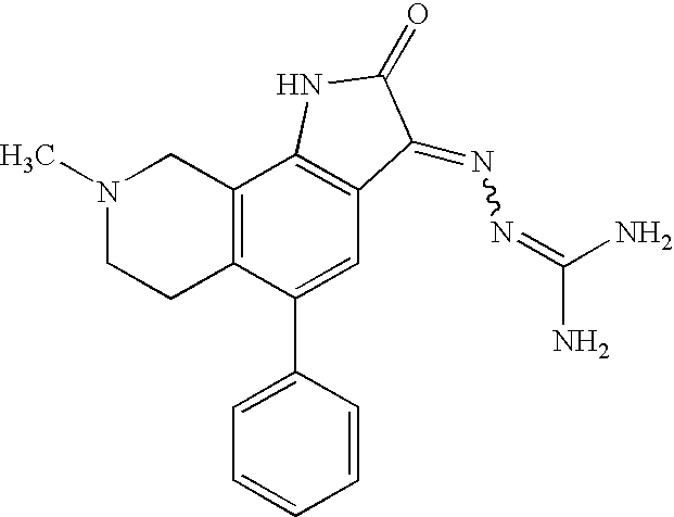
C12=C(C(C3=CC=CC=C3)=CC3=C1NC(=O)C3=NN=C(N)N)CCN(C)C2
